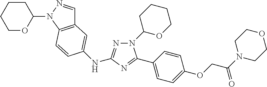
N1(C2CCCCO2)N=C(NC2=CC3=C(N(C4OCCCC4)N=C3)C=C2)N=C1C1=CC=C(OCC(=O)N2CCOCC2)C=C1
